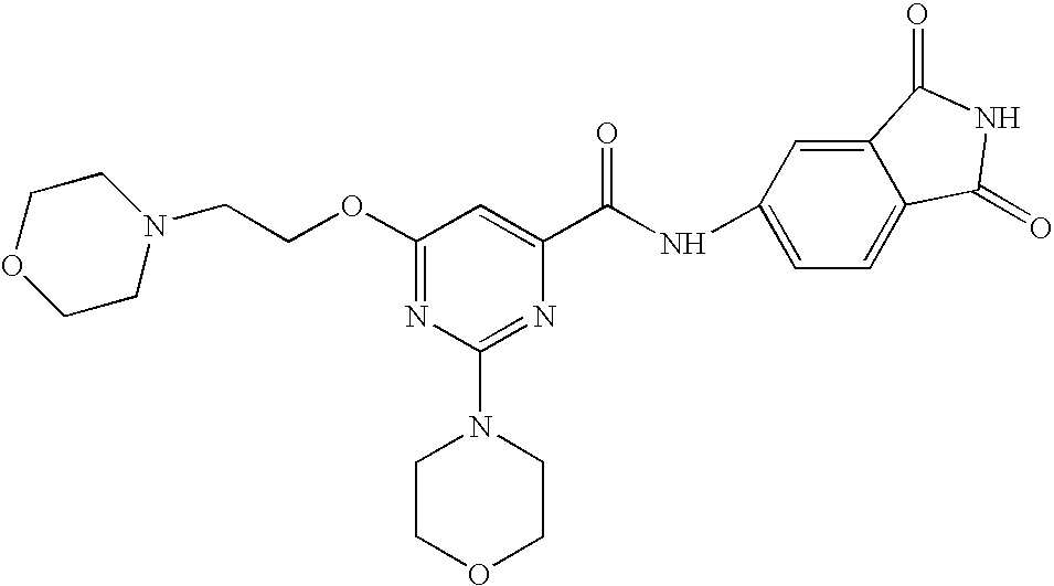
O(C1=NC(N2CCOCC2)=NC(C(NC2=CC=C3C(=C2)C(=O)NC3=O)=O)=C1)CCN1CCOCC1
